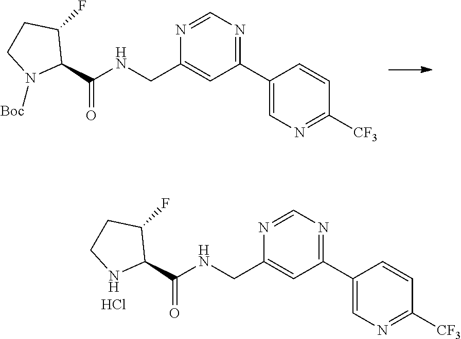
C1(C2=CN=C([CF3])C=C2)=NC=NC(CNC(=O)C2C(F)CCN2[Boc])=C1.C1(C2=CN=C([CF3])C=C2)=NC=NC(CNC(=O)C2C(F)CCN2)=C1.Cl
